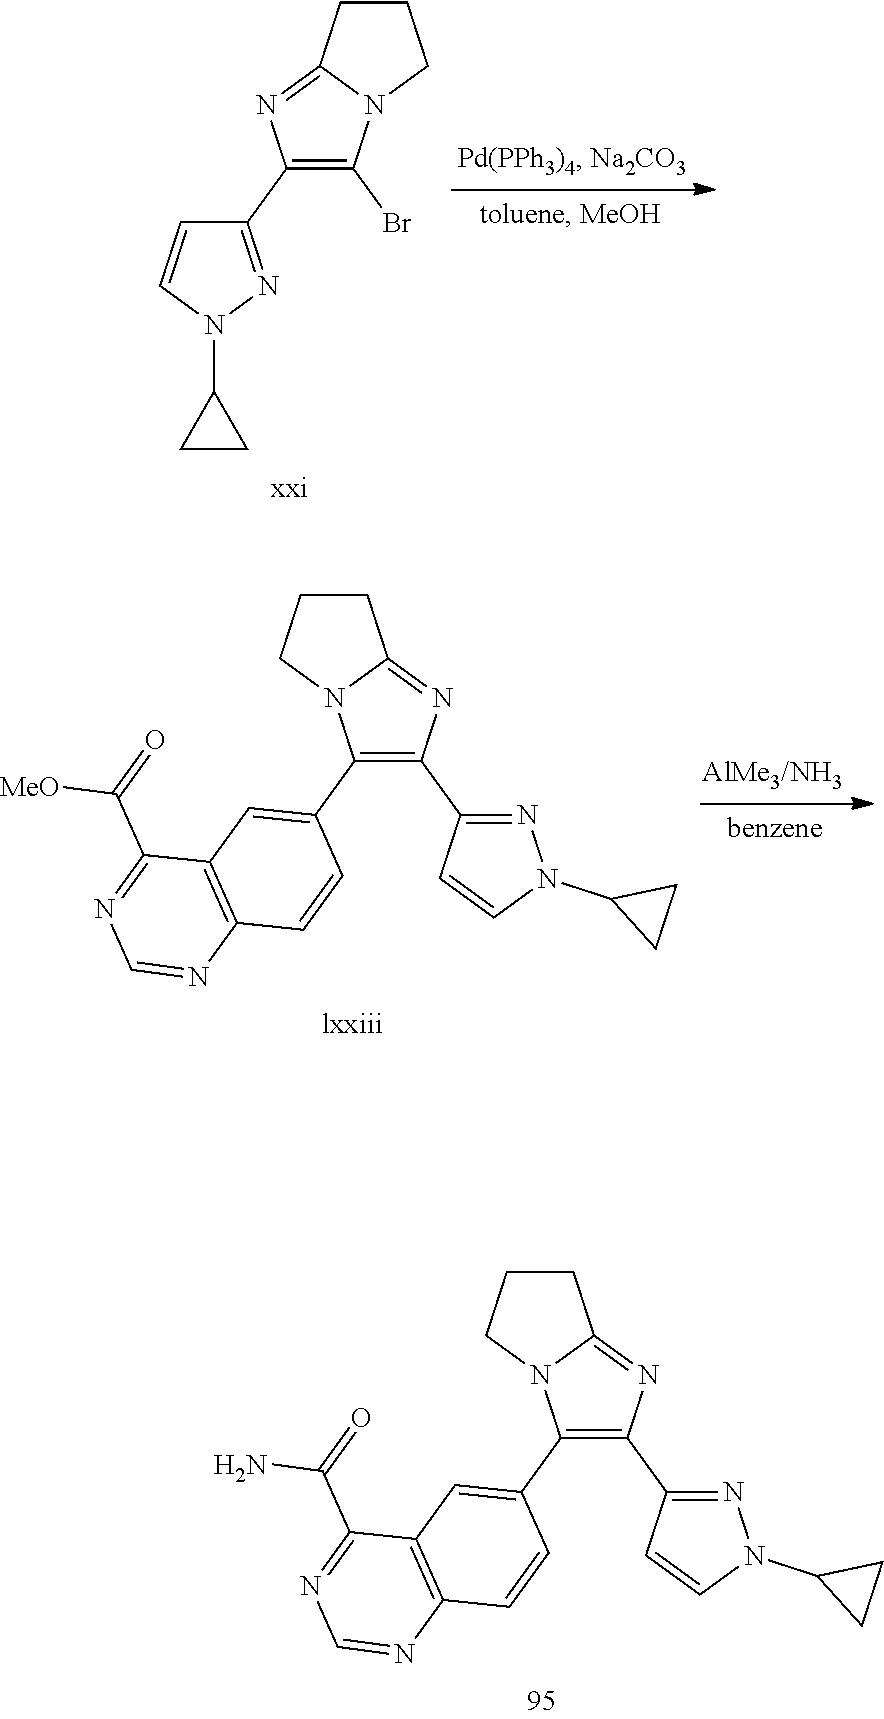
C1(C2=C(Br)N3C(=N2)CCC3)=NN(C2CC2)C=C1.C1(C2=CC3=C(C=C2)N=CN=C3C(=O)N)=C(C2=NN(C3CC3)C=C2)N=C2N1CCC2.C1(C2=CC3=C(C=C2)N=CN=C3C(=O)[MeO])=C(C2=NN(C3CC3)C=C2)N=C2N1CCC2
